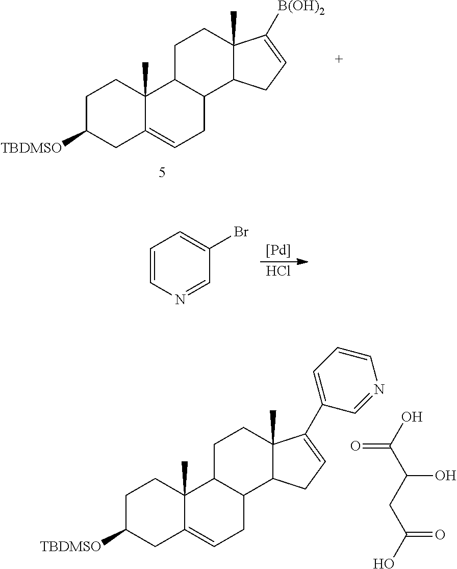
C1C([TBDMSO])CC2=CCC3C(C2(C)C1)CCC1(C)C3CC=C1[B(OH)2].C1=CN=CC(Br)=C1.[Pd].Cl.C1C([TBDMSO])CC2=CCC3C(C2(C)C1)CCC1(C)C3CC=C1C1=CC=CN=C1.OC(C(CC(O)=O)O)=O
